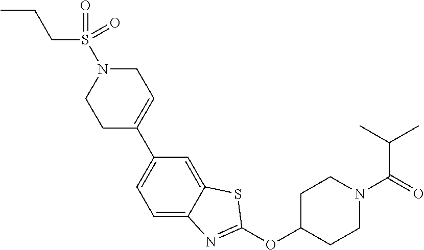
C1C(C2=CC=C3C(=C2)SC(OC2CCN(C(=O)C(C)C)CC2)=N3)=CCN(S(=O)(CCC)=O)C1
